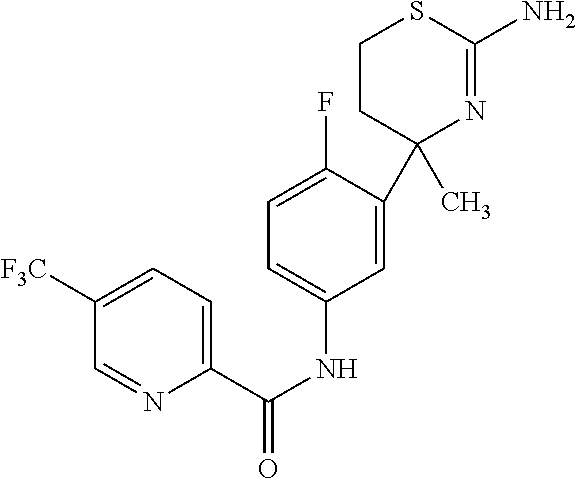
C1=C(F)C(C2(C)N=C(N)SCC2)=CC(NC(=O)C2=CC=C([F3C])C=N2)=C1
